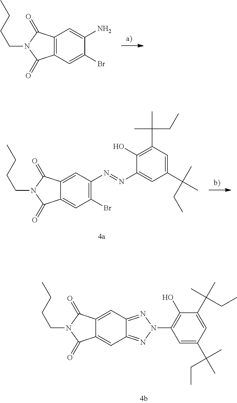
C12=CC3=NN(C4=C(O)C(C(C)(C)CC)=CC(C(C)(C)CC)=C4)N=C3C=C1C(=O)N(CCCC)C2=O.C12=C(C=C(Br)C(N)=C1)C(=O)N(CCCC)C2=O.C12=CC(N=NC3=CC(C(C)(C)CC)=CC(C(C)(CC)C)=C3O)=C(Br)C=C1C(=O)N(CCCC)C2=O
